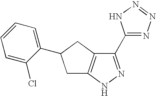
C1(C2=NN=NN2)=NNC2=C1CC(C1=CC=CC=C1Cl)C2
